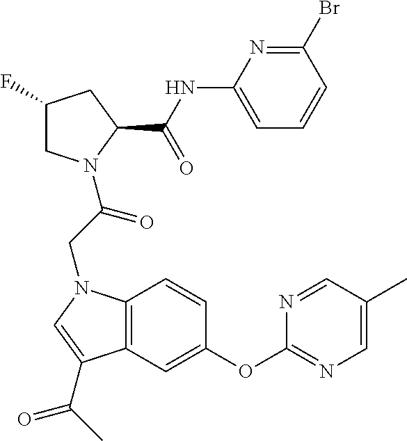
C1(F)CN(C(CN2C3=C(C=C(OC4=NC=C(C)C=N4)C=C3)C(C(C)=O)=C2)=O)C(C(NC2=CC=CC(Br)=N2)=O)C1
